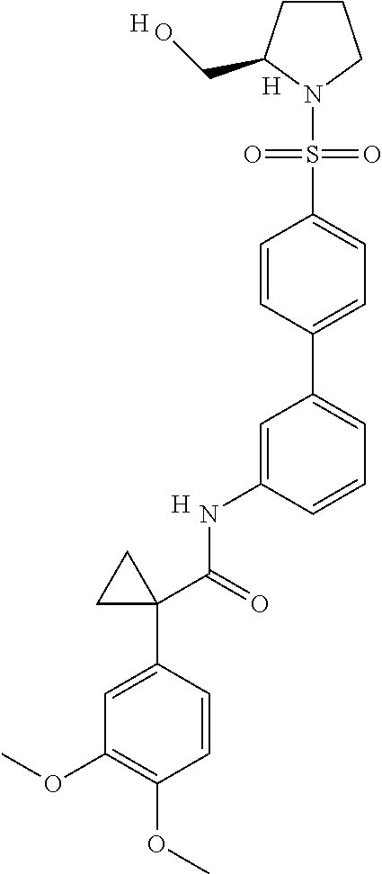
C1=C(C2=CC=CC(NC(C3(C4=CC(OC)=C(OC)C=C4)CC3)=O)=C2)C=CC(S(=O)(=O)N2CCCC2CO)=C1.[H].[H].[H]
